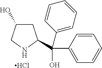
C1C(O)CNC1C(O)(C1=CC=CC=C1)C1=CC=CC=C1.Cl
